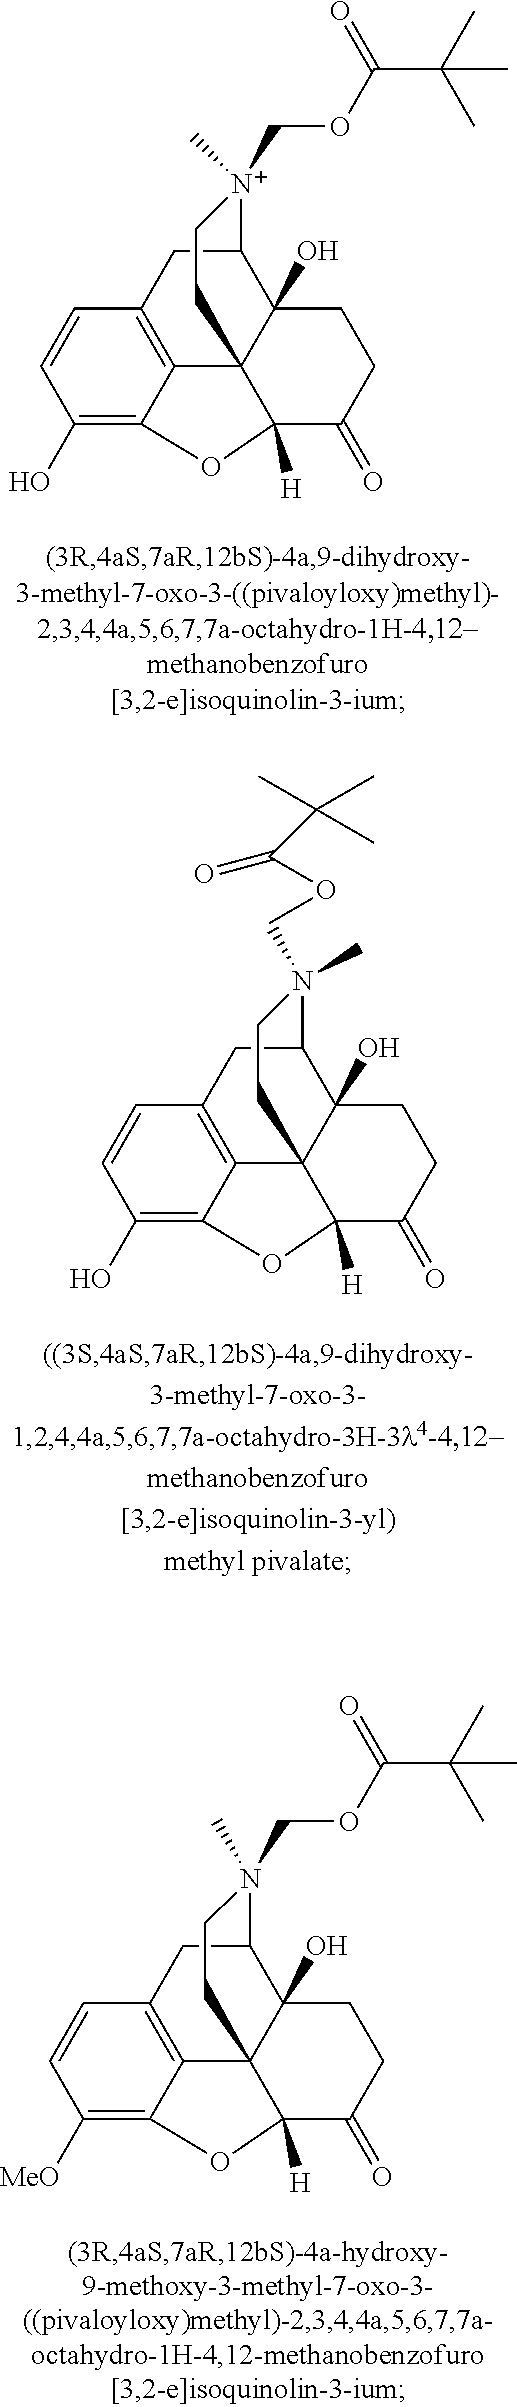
C1(O)=C2C3=C(C=C1)CC1C4(O)C3(C([H])(C(=O)CC4)O2)CC[N+]1(C)COC(C(C)(C)C)=O.C1(O)=C2C3=C(C=C1)CC1C4(O)C3(C([H])(C(=O)CC4)O2)CCN1(COC(C(C)(C)C)=O)C.C1([MeO])=C2C3=C(C=C1)CC1C4(O)C3(C([H])(C(=O)CC4)O2)CCN1(C)COC(C(C)(C)C)=O
